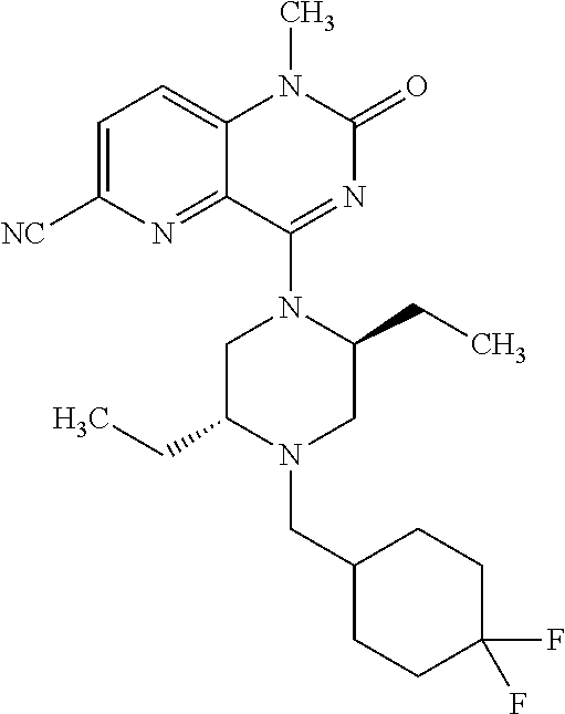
C1=C([NC])N=C2C(=C1)N(C)C(=O)N=C2N1C(CC)CN(CC2CCC(F)(F)CC2)C(CC)C1
